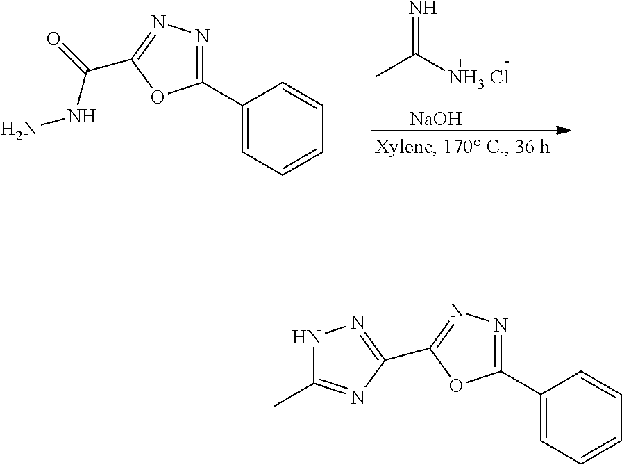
N=C(C)[NH3 Cl].[NaOH].C1(C2=NN=C(C(NN)=O)O2)=CC=CC=C1.C1(C2=NN=C(C3=NNC(C)=N3)O2)=CC=CC=C1
